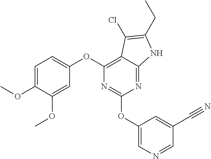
C1=C(OC)C(OC)=CC(OC2=C3C(=NC(OC4=CN=CC(C#N)=C4)=N2)NC(CC)=C3Cl)=C1
